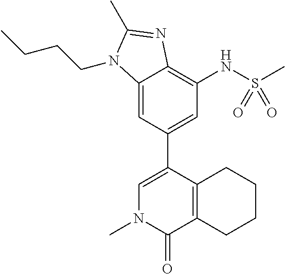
C12=CC(C3=CN(C)C(=O)C4=C3CCCC4)=CC(NS(C)(=O)=O)=C1N=C(C)N2CCCC
